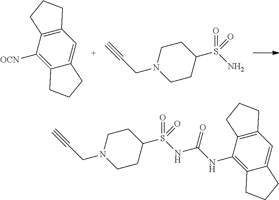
C12=C(C([OCN])=C3C(=C1)CCC3)CCC2.C1CN(CC#C)CCC1S(N)(=O)=O.C12=C(C(NC(NS(C3CCN(CC#C)CC3)(=O)=O)=O)=C3C(=C1)CCC3)CCC2
